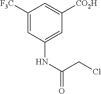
C1([F3C])=CC(NC(=O)CCl)=CC([CO2H])=C1
